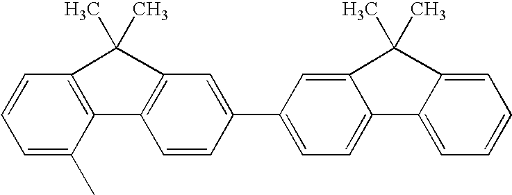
C1=CC=C(C)C2=C1C(C)(C)C1=C2C=CC(C2=CC=C3C(=C2)C(C)(C)C2=CC=CC=C32)=C1
